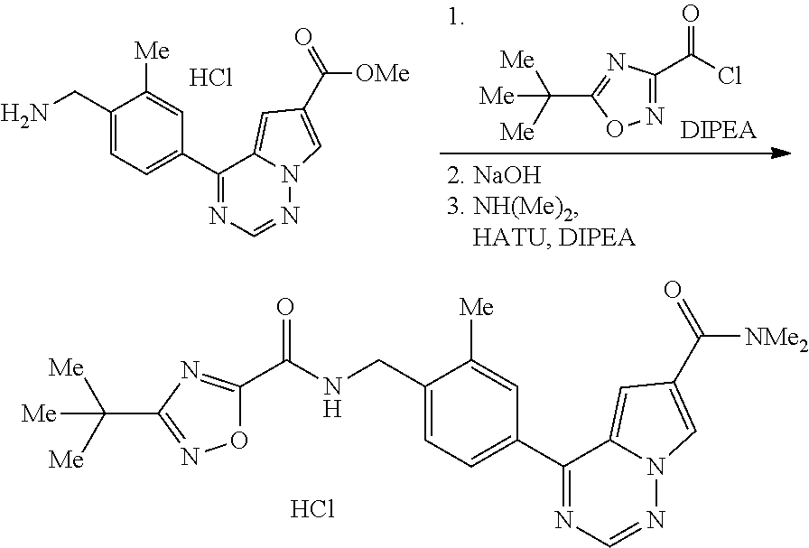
C1(CN)=CC=C(C2=NC=NN3C2=CC(C([OMe])=O)=C3)C=C1[Me].Cl.N1=C(C(=O)Cl)N=C(C([Me])([Me])[Me])O1.C1(CNC(C2=NC(C([Me])([Me])[Me])=NO2)=O)=CC=C(C2=NC=NN3C2=CC(C([NMe2])=O)=C3)C=C1[Me].Cl
